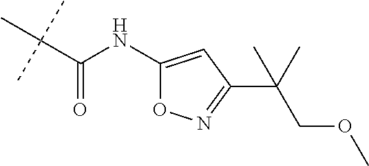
CC(C(NC1=CC(C(C)(C)COC)=NO1)=O)(C)C
